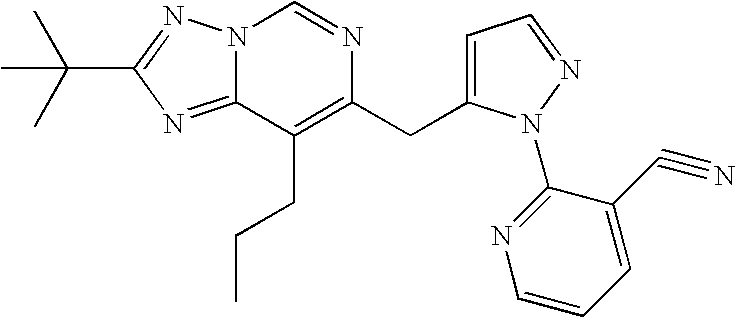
N12C(=NC(C(C)(C)C)=N1)C(CCC)=C(CC1=CC=NN1C1=NC=CC=C1C#N)N=C2
